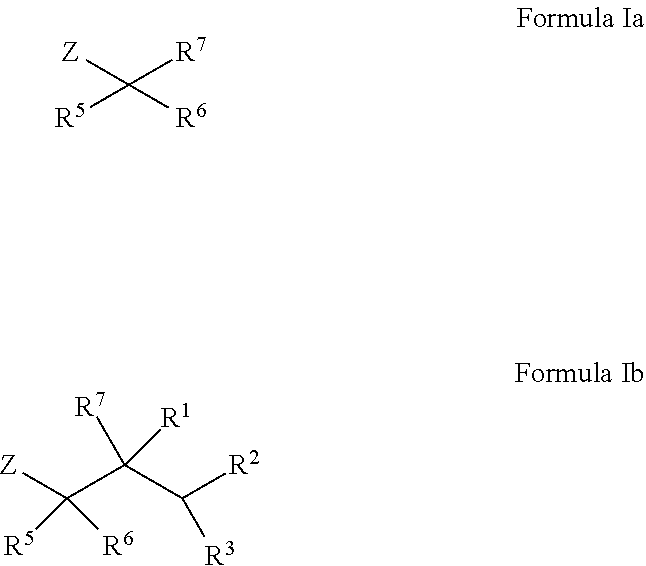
[R5]C([R6])([Z])[R7].[Z]C(C(C([R2])[R3])([R7])[R1])([R5])[R6]
